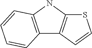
N1C2=C(C3=C1SC=C3)C=CC=C2
